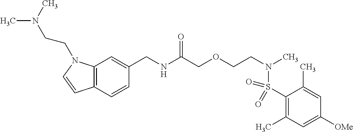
C(NC(COCCN(C)S(C1=C(C)C=C([OMe])C=C1C)(=O)=O)=O)C1=CC2=C(C=C1)C=CN2CCN(C)C
